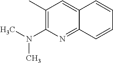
C1(C)=C(N(C)C)N=C2C(=C1)C=CC=C2
